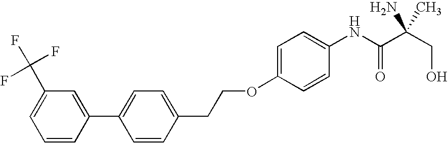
C1(C(F)(F)F)=CC=CC(C2=CC=C(CCOC3=CC=C(NC(C(CO)(N)C)=O)C=C3)C=C2)=C1
